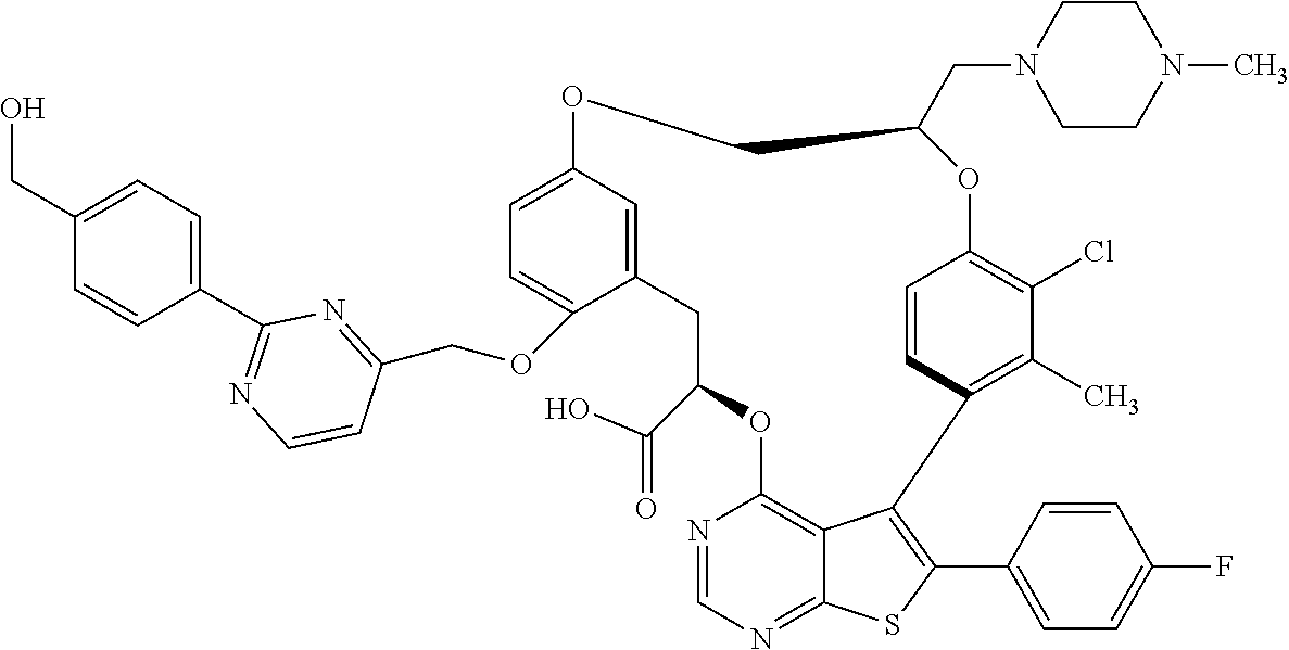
C12=CC(=CC=C1OCC1=NC(C3=CC=C(CO)C=C3)=NC=C1)OCC(CN1CCN(C)CC1)OC1=C(Cl)C(C)=C(C3=C(C4=CC=C(F)C=C4)SC4=NC=NC(=C43)OC(C(=O)O)C2)C=C1
